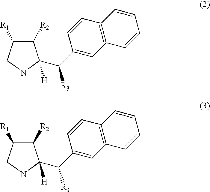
C1=C(C(C2([H])C([R2])C([R1])CN2)[R3])C=CC2=C1C=CC=C2.C1=C(C(C2([H])C([R2])C([R1])CN2)[R3])C=CC2=C1C=CC=C2
